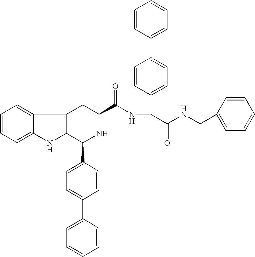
C12=CC=CC=C1NC1=C2CC(C(NC(C2=CC=C(C3=CC=CC=C3)C=C2)C(NCC2=CC=CC=C2)=O)=O)NC1C1=CC=C(C2=CC=CC=C2)C=C1
